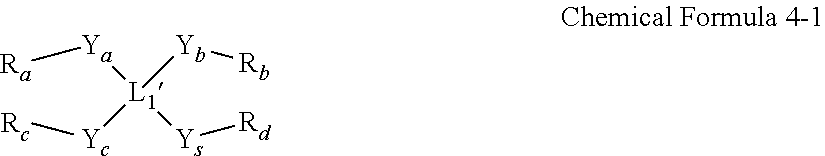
[Ra][Ya][L1]([Yb][Rb])([Ys][Rd])[Yc][Rc]
